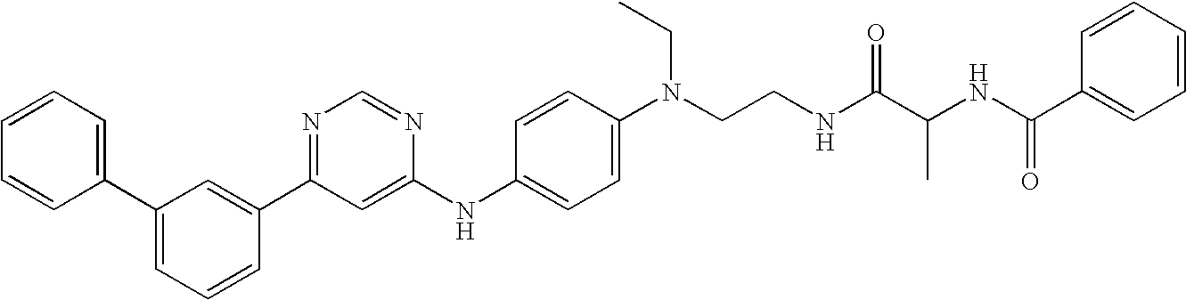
C1=CC(C2=CC=CC(C3=NC=NC(NC4=CC=C(N(CCNC(C(NC(C5=CC=CC=C5)=O)C)=O)CC)C=C4)=C3)=C2)=CC=C1
